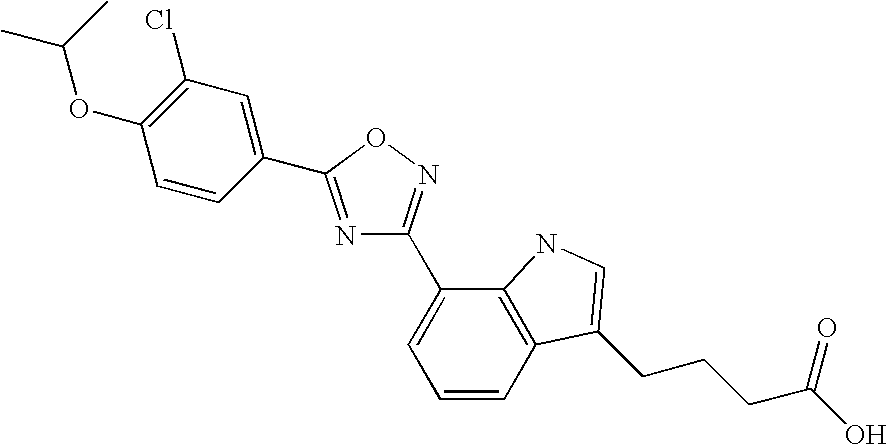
N1=C(C2=CC(Cl)=C(OC(C)C)C=C2)ON=C1C1=CC=CC2=C1NC=C2CCCC(O)=O
